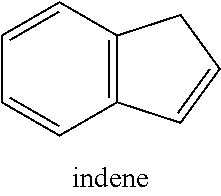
C1=CC2=C(C=C1)C=CC2
